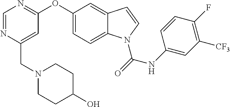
C(C1=CC(OC2=CC=C3C(=C2)C=CN3C(=O)NC2=CC([CF3])=C(F)C=C2)=NC=N1)N1CCC(O)CC1
